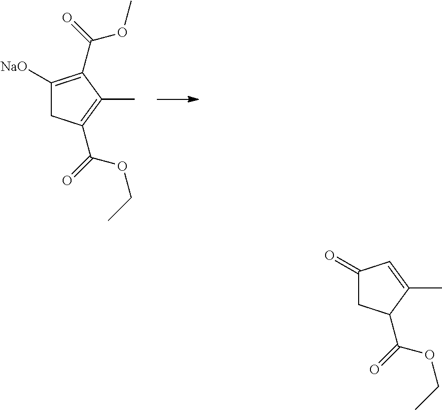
C1([NaO])=C(C(=O)OC)C(C)=C(C(OCC)=O)C1.C1(=O)CC(C(OCC)=O)C(C)=C1
